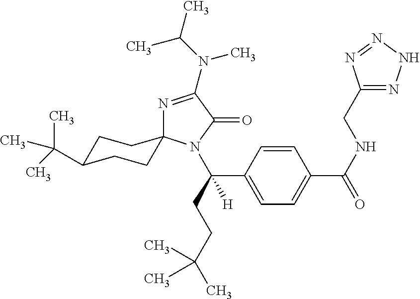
N1=C(N(C)C(C)C)C(=O)N(C(C2=CC=C(C(=O)NCC3=NNN=N3)C=C2)(CCC(C)(C)C)[H])C12CCC(C(C)(C)C)CC2
